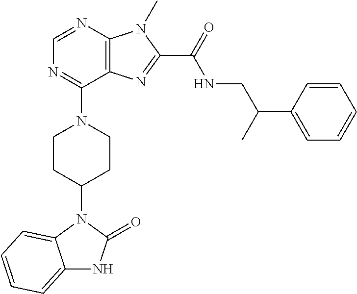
C1=NC2=C(C(N3CCC(N4C5=CC=CC=C5NC4=O)CC3)=N1)N=C(C(NCC(C1=CC=CC=C1)C)=O)N2C
